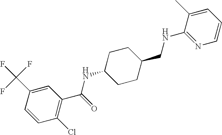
C1(Cl)=C(C(NC2CCC(CNC3=NC=CC=C3C)CC2)=O)C=C(C(F)(F)F)C=C1
